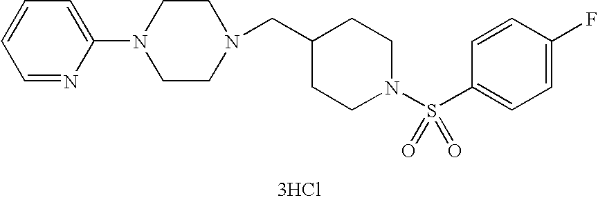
C1=C(N2CCN(CC3CCN(S(C4=CC=C(F)C=C4)(=O)=O)CC3)CC2)N=CC=C1.[3HCl]
